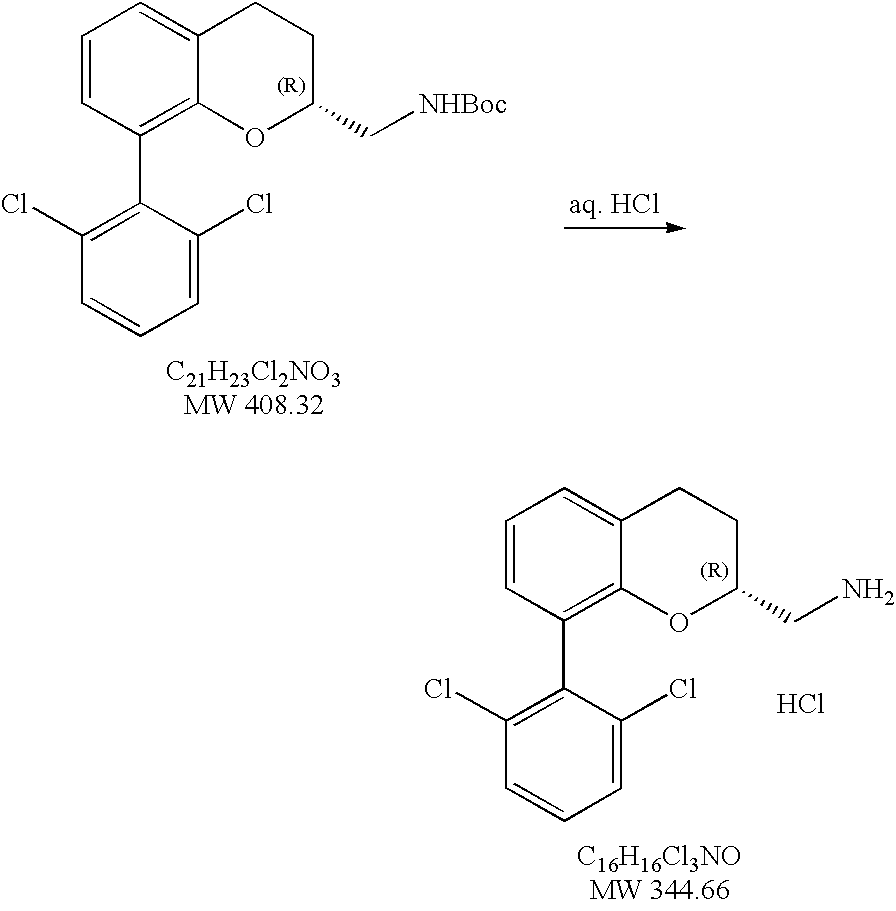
C1=CC(C2=C(Cl)C=CC=C2Cl)=C2C(=C1)CCC(C[NHBoc])O2.C1=CC(C2=C(Cl)C=CC=C2Cl)=C2C(=C1)CCC(CN)O2.Cl
